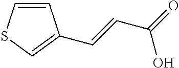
C1=CC(C=CC(=O)O)=CS1
